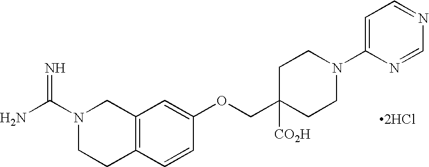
N1(C(N)=N)CCC2=C(C1)C=C(OCC1([CO2H])CCN(C3=CC=NC=N3)CC1)C=C2.[2HCl]
